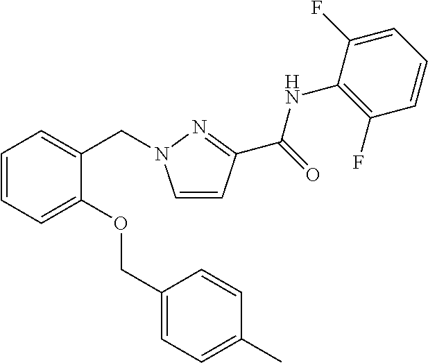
C1=CC(C(=O)NC2=C(F)C=CC=C2F)=NN1CC1=CC=CC=C1OCC1=CC=C(C)C=C1
